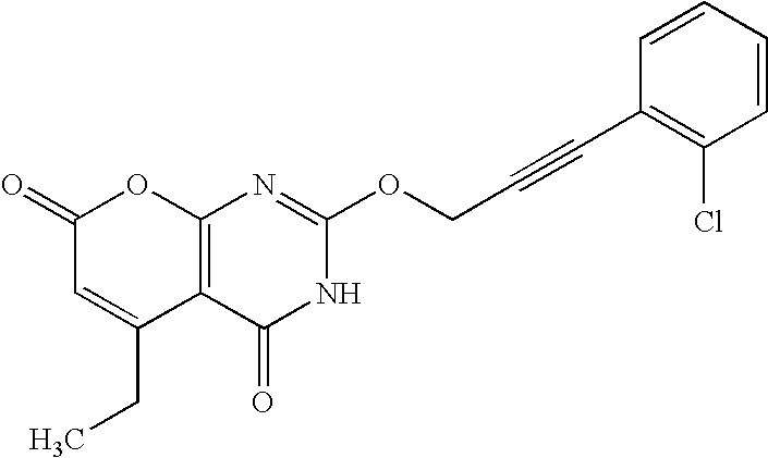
C12=C(C(=O)NC(OCC#CC3=C(Cl)C=CC=C3)=N1)C(CC)=CC(=O)O2
